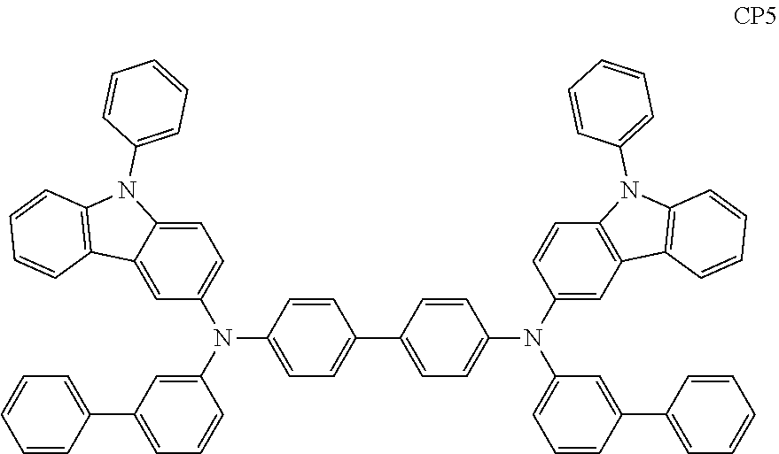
C1(N(C2=CC(C3=CC=CC=C3)=CC=C2)C2=CC=C3C(=C2)C2=C(N3C3=CC=CC=C3)C=CC=C2)=CC=C(C2=CC=C(N(C3=CC4=C(C=C3)N(C3=CC=CC=C3)C3=C4C=CC=C3)C3=CC=CC(C4=CC=CC=C4)=C3)C=C2)C=C1
